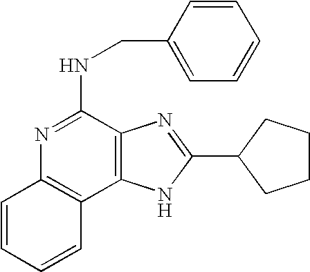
C1=CC=CC2=C1N=C(NCC1=CC=CC=C1)C1=C2NC(C2CCCC2)=N1
